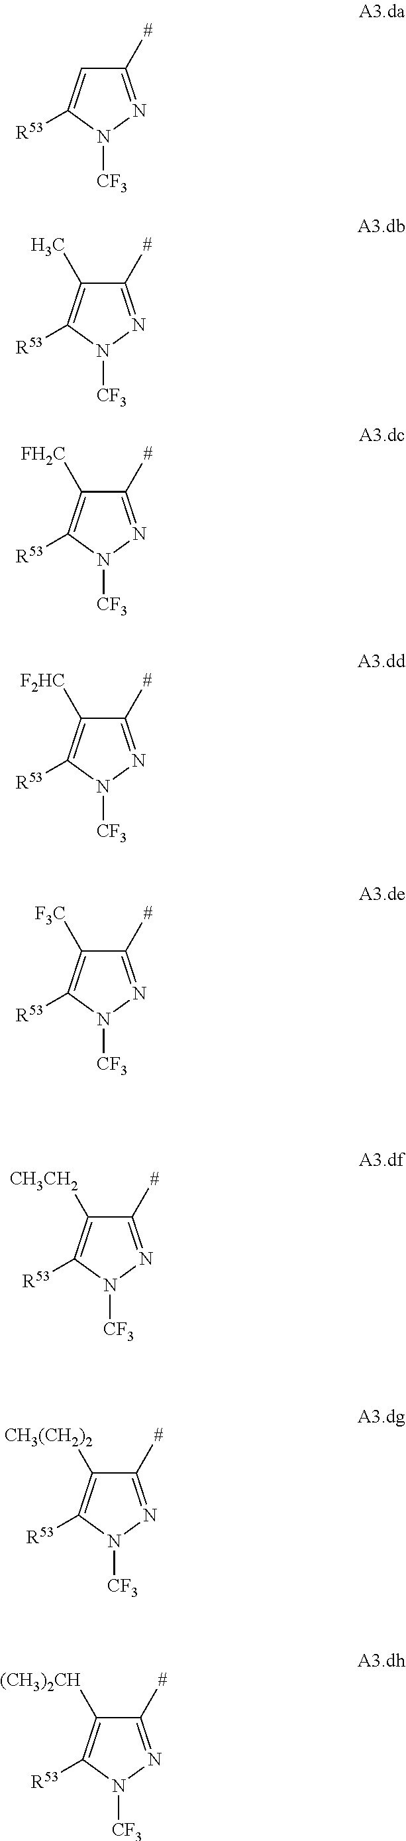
C1([#])=NN([CF3])C([R53])=C1.C1([#])=NN([CF3])C([R53])=C1C.C1([#])=NN([CF3])C([R53])=C1[FH2C].C1([#])=NN([CF3])C([R53])=C1[F2HC].C1([#])=NN([CF3])C([R53])=C1[F3C].C1([#])=NN([CF3])C([R53])=C1[CH3CH2].C1([#])=NN([CF3])C([R53])=C1[CH3(CH2)2].C1([#])=NN([CF3])C([R53])=C1[(CH3)2CH]
